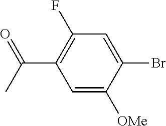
C1=C([OMe])C(Br)=CC(F)=C1C(C)=O
